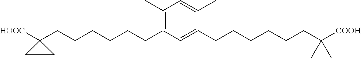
C1(C)=C(CCCCCCC2([HOOC])CC2)C=C(CCCCCCC(C)(C)[COOH])C(C)=C1
